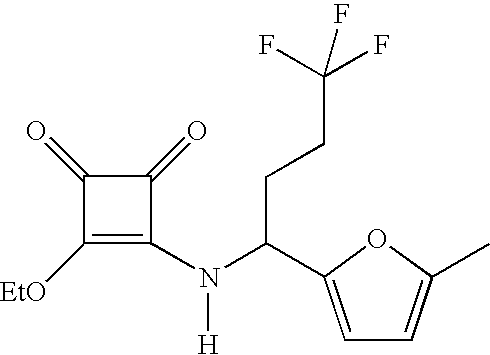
C1([EtO])=C(N([H])C(CCC(F)(F)F)C2=CC=C(C)O2)C(=O)C1=O
